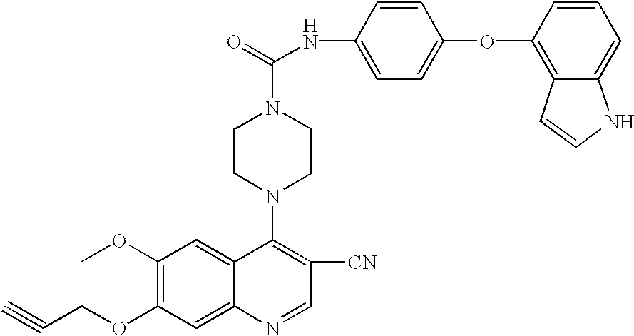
C1(OC)=C(OCC#C)C=C2C(=C1)C(N1CCN(C(=O)NC3=CC=C(OC4=C5C(=CC=C4)NC=C5)C=C3)CC1)=C([CN])C=N2
